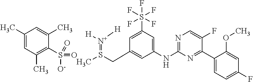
C(C1=CC(NC2=NC=C(F)C(C3=CC=C(F)C=C3OC)=N2)=CC(S(F)(F)(F)(F)F)=C1)S(C)=[N+]([H])[H].C1(C)=CC(C)=C(S(=O)(=O)[O-])C(C)=C1
